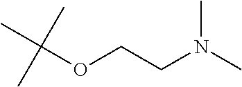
CC(OCCN(C)C)(C)C
